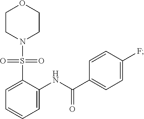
C1=C(NC(C2=CC=C(F)C=C2)=O)C(S(N2CCOCC2)(=O)=O)=CC=C1
